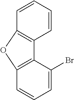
C1=CC=CC2=C1C1=C(C=CC=C1Br)O2
